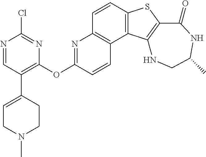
C1=CC2=C(C3=C1N=C(OC1=C(C4=CCN(C)CC4)C=NC(Cl)=N1)C=C3)C1=C(S2)C(=O)NC(C)CN1
